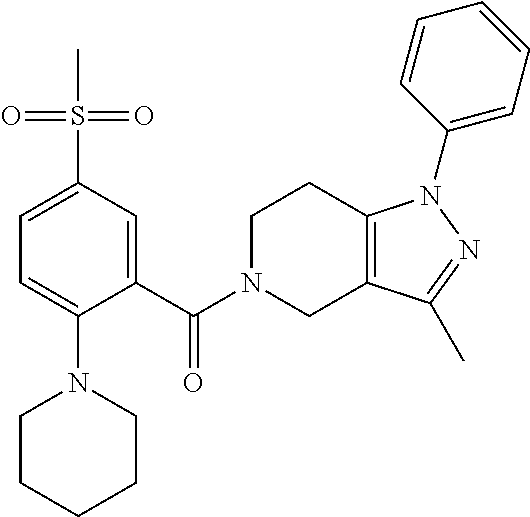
C12=C(CN(C(=O)C3=CC(S(C)(=O)=O)=CC=C3N3CCCCC3)CC1)C(C)=NN2C1=CC=CC=C1
